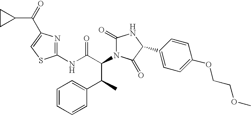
C1(NC(C(C(C2=CC=CC=C2)C)N2C(=O)NC(C3=CC=C(OCCOC)C=C3)C2=O)=O)=NC(C(=O)C2CC2)=CS1
